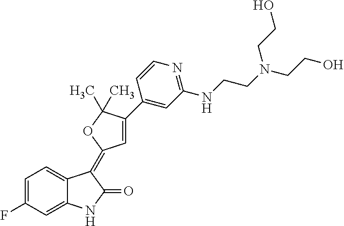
C1=C(F)C=C2C(=C1)C(=C1C=C(C3=CC(NCCN(CCO)CCO)=NC=C3)C(C)(C)O1)C(=O)N2
